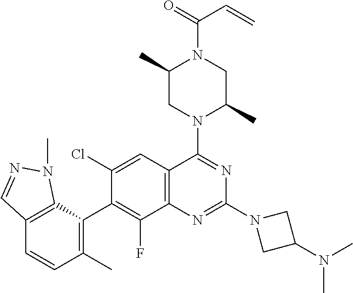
C12=C(C(C3=C(F)C4=C(C=C3Cl)C(N3C(C)CN(C(C=C)=O)C(C)C3)=NC(N3CC(N(C)C)C3)=N4)=C(C)C=C1)N(C)N=C2
